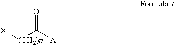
[X][(CH2)n]C([A])=O
